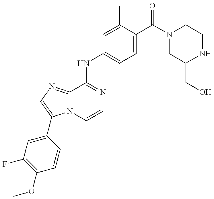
C1(C)=CC(NC2=NC=CN3C2=NC=C3C2=CC(F)=C(OC)C=C2)=CC=C1C(N1CC(CO)NCC1)=O
